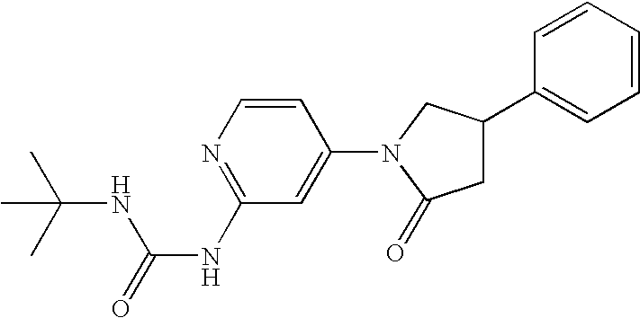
C1=CC(N2C(=O)CC(C3=CC=CC=C3)C2)=CC(NC(=O)NC(C)(C)C)=N1
